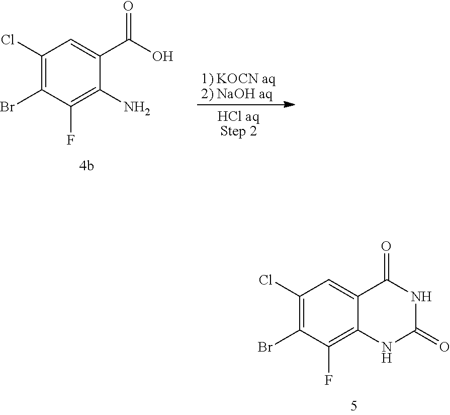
C1(Cl)=C(Br)C(F)=C(N)C(C(=O)O)=C1.[1) KOCN aq2) NaOH aq].[HCl aqStep 2].C1(Cl)=C(Br)C(F)=C2C(=C1)C(=O)NC(=O)N2
